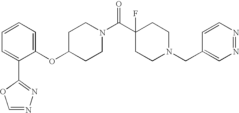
C1(OC2=CC=CC=C2C2=NN=CO2)CCN(C(C2(F)CCN(CC3=CN=NC=C3)CC2)=O)CC1
